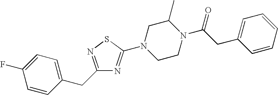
C1=CC(CC2=NSC(N3CCN(C(CC4=CC=CC=C4)=O)C(C)C3)=N2)=CC=C1F
